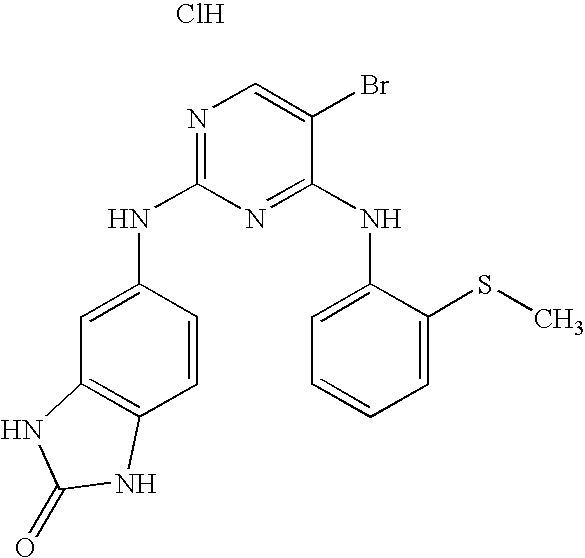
Cl.N1=C(NC2=CC3=C(C=C2)NC(=O)N3)N=C(NC2=CC=CC=C2SC)C(Br)=C1
